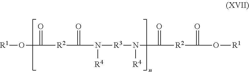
[R1]OC([R2]C(N([R3]N(C([R2]C(O[R1])=O)=O)[R4])[R4])=O)=O
